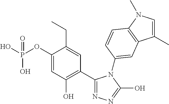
C1(C2=C(O)C=C(OP(O)(O)=O)C(CC)=C2)=NN=C(O)N1C1=CC2=C(N(C)C=C2C)C=C1
